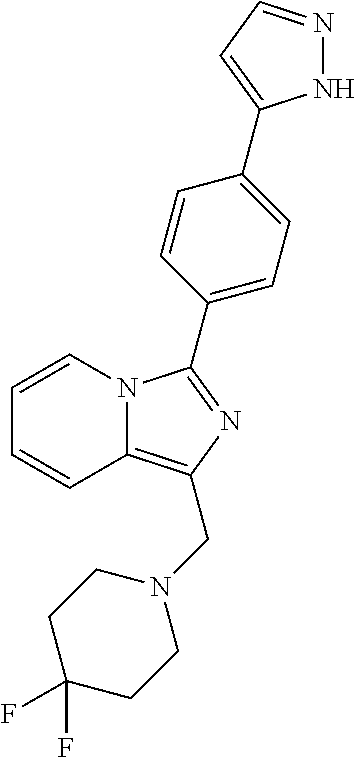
C12=C(CN3CCC(F)(F)CC3)N=C(C3=CC=C(C4=CC=NN4)C=C3)N1C=CC=C2
